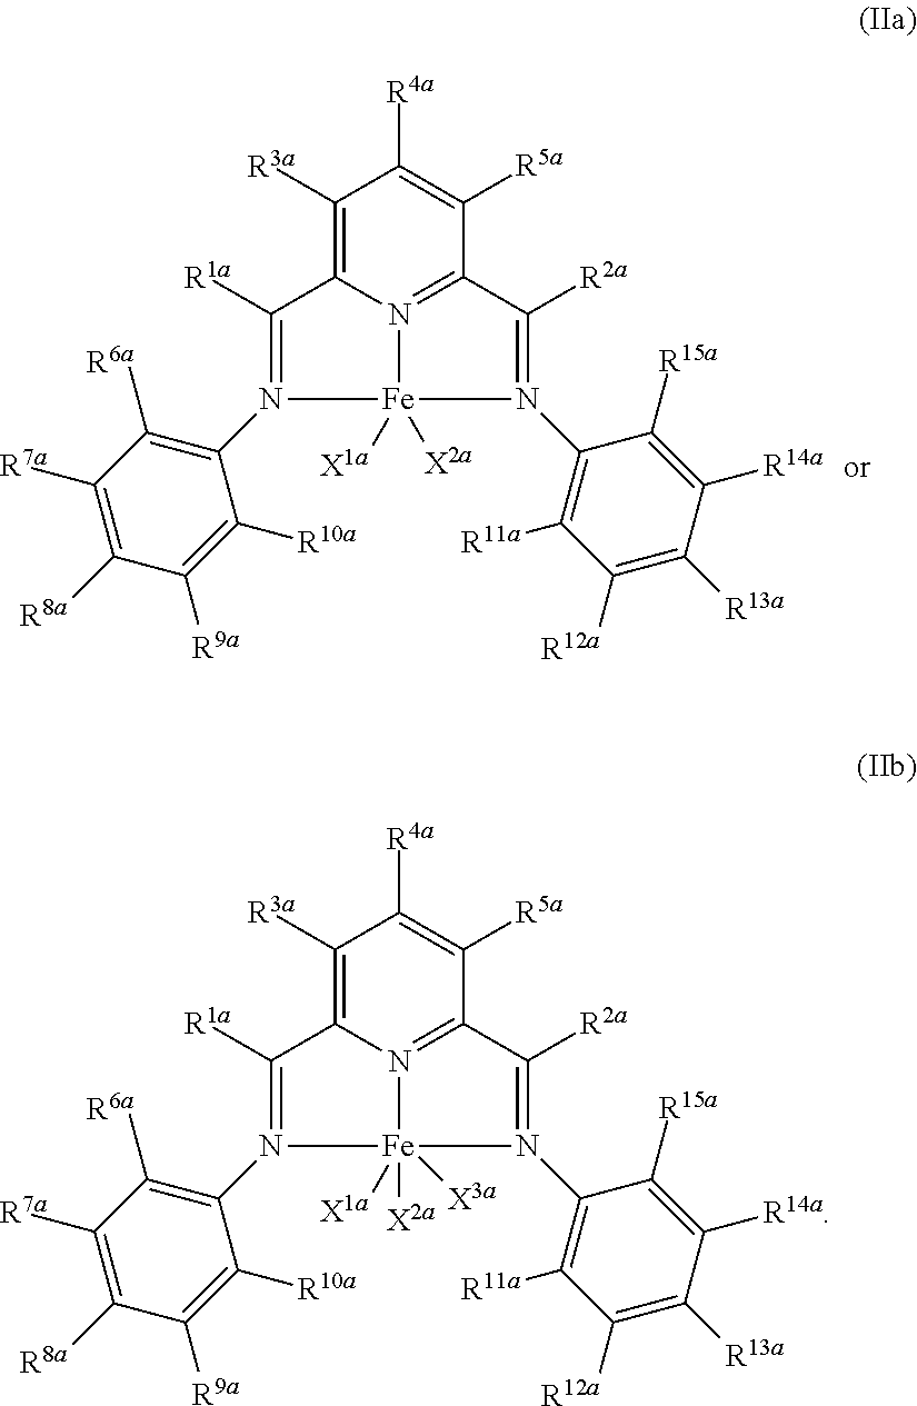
C1([R3a])=C2N3=C(C([R5a])=C1[R4a])C([R2a])=N(C1=C([R11a])C([R12a])=C([R13a])C([R14a])=C1[R15a])[Fe]3([X1a])([X2a])N(C1=C([R6a])C([R7a])=C([R8a])C([R9a])=C1[R10a])=C2[R1a].C1([R3a])=C2N3=C(C([R5a])=C1[R4a])C([R2a])=N(C1=C([R11a])C([R12a])=C([R13a])C([R14a])=C1[R15a])[Fe]3([X1a])([X3a])([X2a])N(C1=C([R6a])C([R7a])=C([R8a])C([R9a])=C1[R10a])=C2[R1a]
